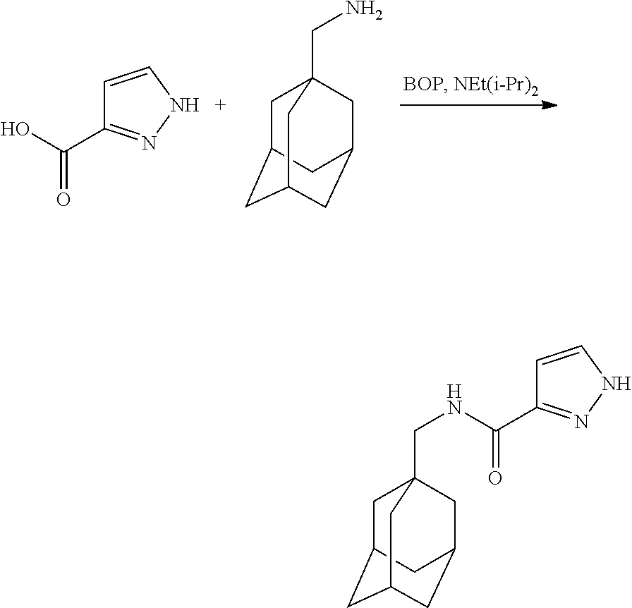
C1=CNN=C1C(O)=O.C1C2CC3CC(CC1(CN)C3)C2.C1C2CC3CC(CC1(CNC(C1=NNC=C1)=O)C3)C2
